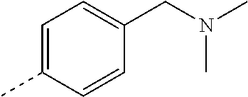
C1=C(C)C=CC(CN(C)C)=C1
